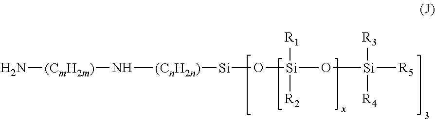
[(CmH2m)](N)N[(CnH2n)][Si]O[Si](O[Si]([R5])([R3])[R4])([R1])[R2]
